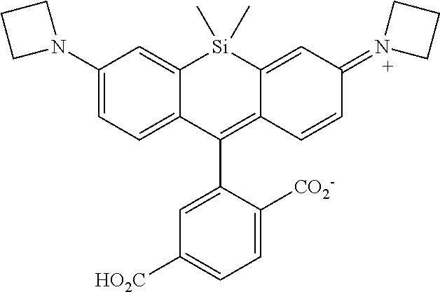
C1(N2CCC2)=CC=C2C(=C1)[Si](C)(C)C1=CC(=N3CCC3)C=CC1=C2C1=CC([HO2C])=CC=C1[CO2-]
